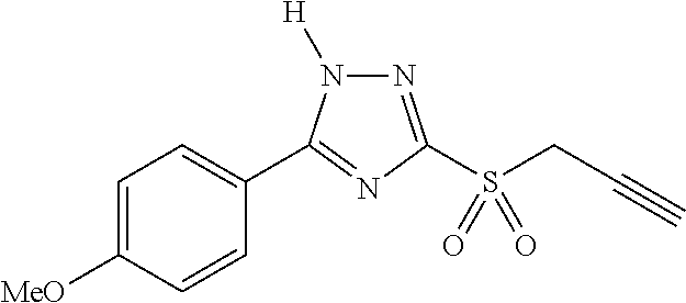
N1=C(S(CC#C)(=O)=O)N=C(C2=CC=C([MeO])C=C2)N1[H]
